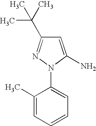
CC(C1=NN(C2=CC=CC=C2C)C(N)=C1)(C)C
